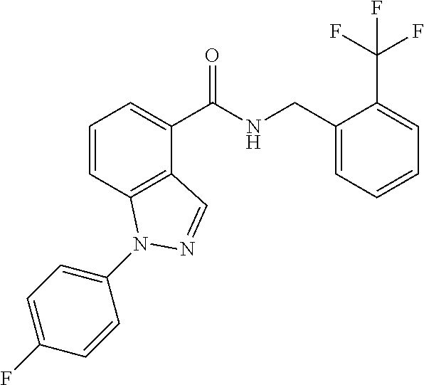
C1=CC2=C(C(C(NCC3=CC=CC=C3C(F)(F)F)=O)=C1)C=NN2C1=CC=C(F)C=C1
